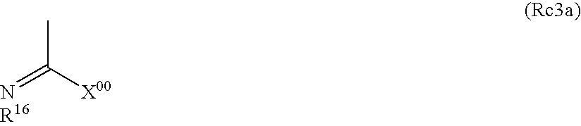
CC([X00])=N
